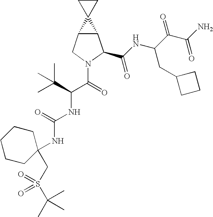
C12C(CN(C(C(NC(=O)NC3(CS(=O)(C(C)(C)C)=O)CCCCC3)C(C)(C)C)=O)C1C(NC(C(C(N)=O)=O)CC1CCC1)=O)C21CC1
